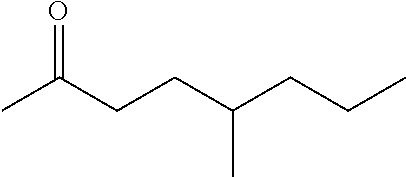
CC(CCC(CCC)C)=O
